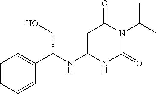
C1=CC=CC(C(NC2=CC(=O)N(C(C)C)C(=O)N2)CO)=C1
